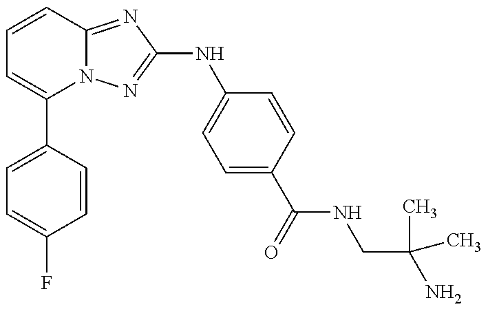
C1(C2=CC=C(F)C=C2)=CC=CC2=NC(NC3=CC=C(C(=O)NCC(N)(C)C)C=C3)=NN12
